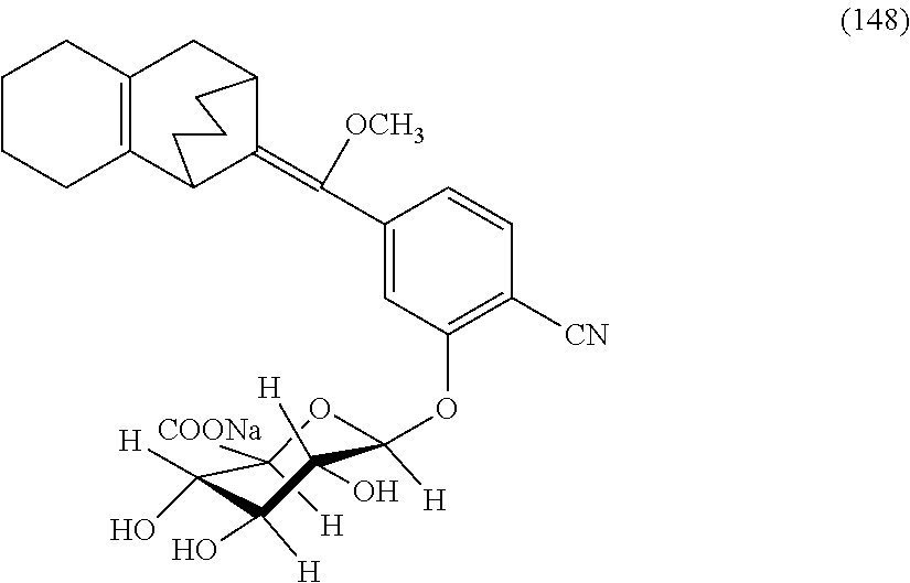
C1([COONa])([H])C([H])(O)C(O)([H])C(O)([H])C(OC2=C([CN])C=CC(C([OCH3])=C3C4C5=C(CC3CCC4)CCCC5)=C2)([H])O1
